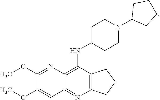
C12=C(N=C3C(=C1NC1CCN(C4CCCC4)CC1)N=C(OC)C(OC)=C3)CCC2
